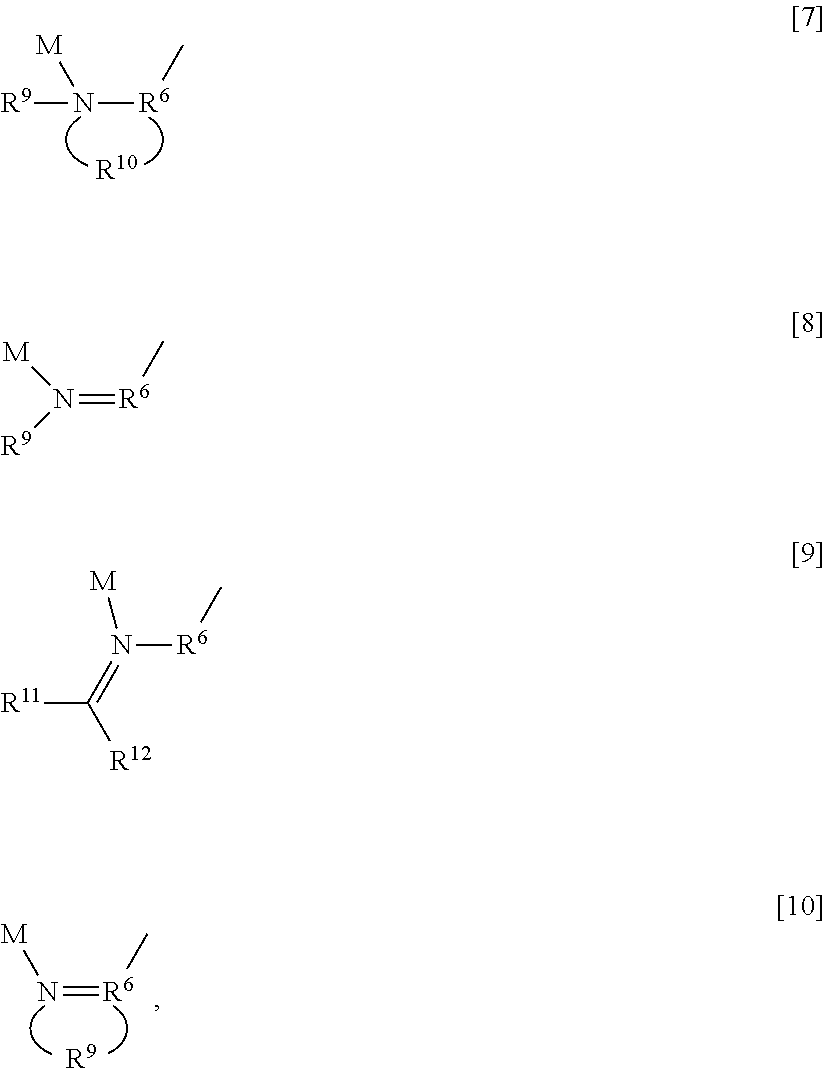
[R9]N([R6]C)[M].[R10].N(=[R6]C)[M].[R9].N(=[R6]C)([R9])[M].[R11]C(=N([R6]C)[M])[R12]
